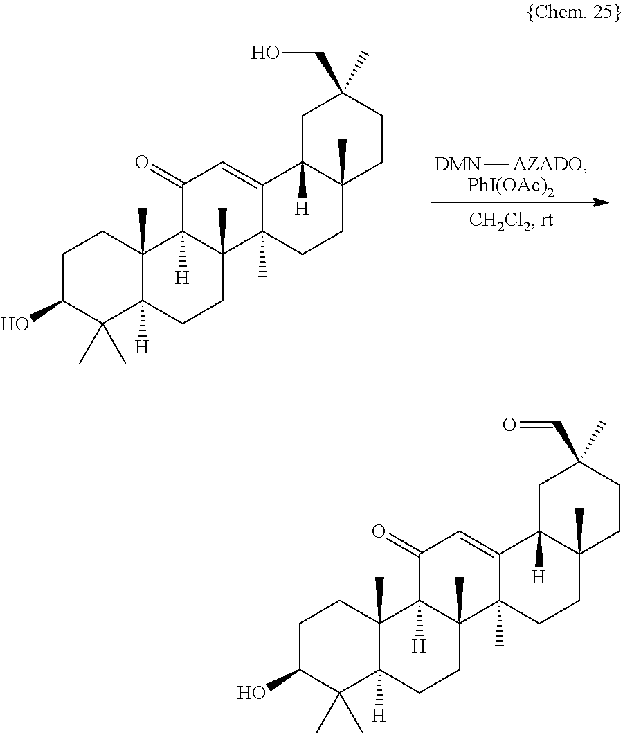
[DMN][AZADO].[PhI(OAc)2].C1C(O)C(C)(C)C2([H])C(C)(C1)C1([H])C(C)(CC2)C2(C)C(=CC1=O)C1([H])C(C)(CC2)CCC(CO)(C)C1.C1C(O)C(C)(C)C2([H])C(C)(C1)C1([H])C(C)(CC2)C2(C)C(=CC1=O)C1([H])C(C)(CC2)CCC(C=O)(C)C1
